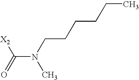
C(N(CCCCCC)C)(=O)[X2]
